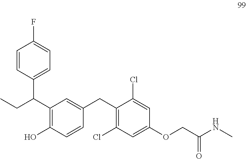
C1=CC(C(CC)C2=C(O)C=CC(CC3=C(Cl)C=C(OCC(NC)=O)C=C3Cl)=C2)=CC=C1F
